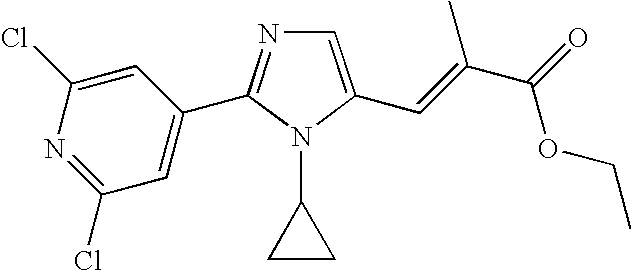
C1=C(C=C(C(=O)OCC)C)N(C2CC2)C(C2=CC(Cl)=NC(Cl)=C2)=N1
